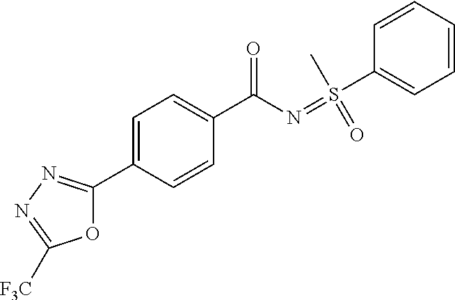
O1C(C2=CC=C(C(N=S(C3=CC=CC=C3)(C)=O)=O)C=C2)=NN=C1[F3C]
